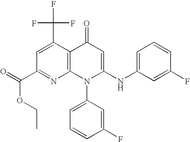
C1(C(=O)OCC)=NC2=C(C(C(F)(F)F)=C1)C(=O)C=C(NC1=CC=CC(F)=C1)N2C1=CC=CC(F)=C1
